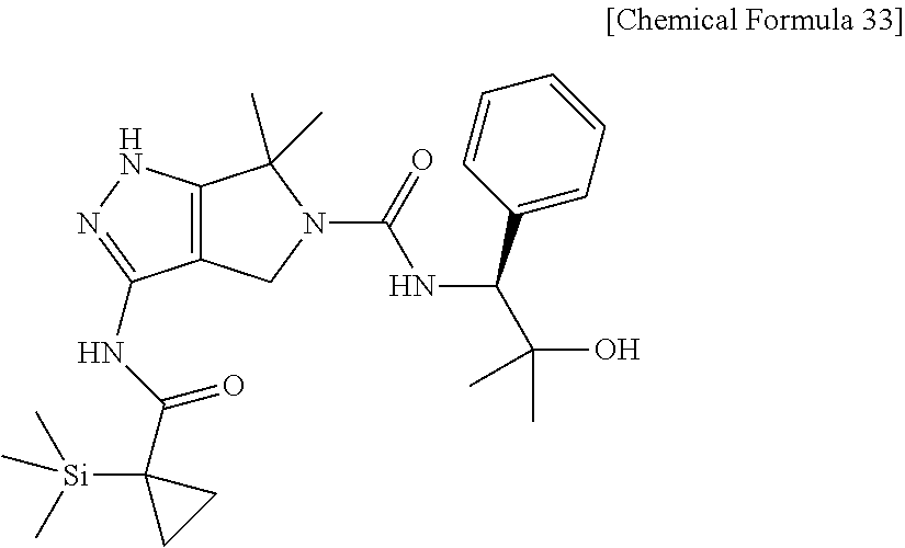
C12=C(NN=C1NC(=O)C1([Si](C)(C)C)CC1)C(C)(C)N(C(NC(C1=CC=CC=C1)C(O)(C)C)=O)C2
